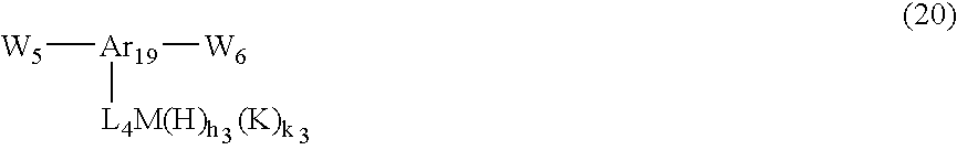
[W5][Ar19]([W6])[L4M(H)h   (K)k]
